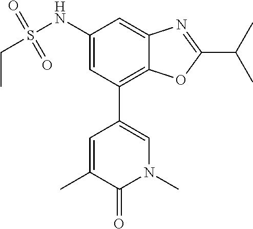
N1(C)C=C(C2=C3C(=CC(NS(CC)(=O)=O)=C2)N=C(C(C)C)O3)C=C(C)C1=O
